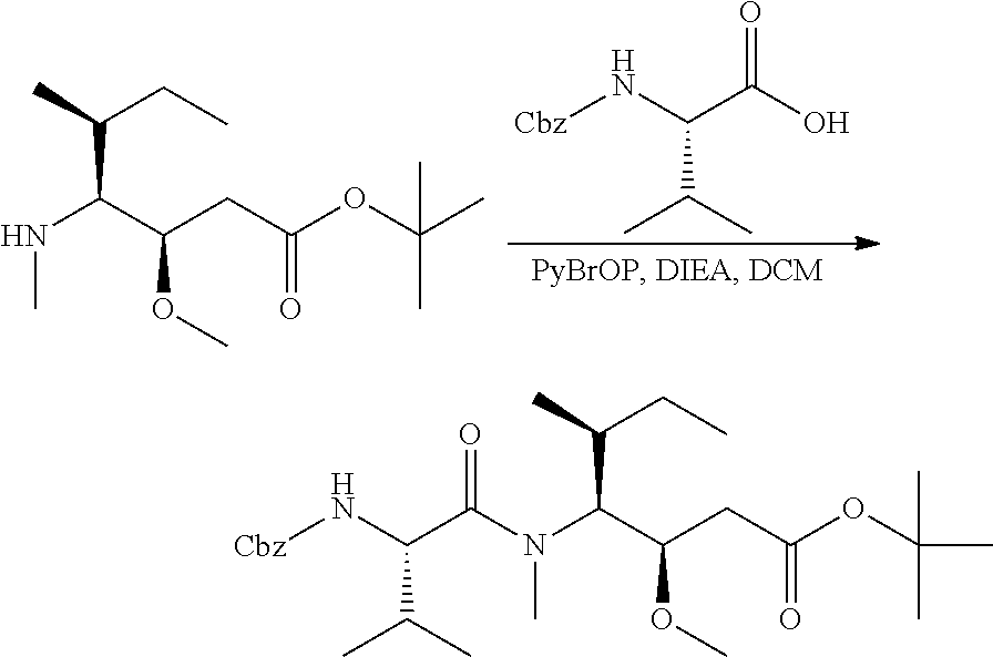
N(C(C(CC(OC(C)(C)C)=O)OC)C(C)CC)(C)C(C(N[Cbz])C(C)C)=O.N(C(C(CC(OC(C)(C)C)=O)OC)C(C)CC)C.[Cbz]NC(C(O)=O)C(C)C
